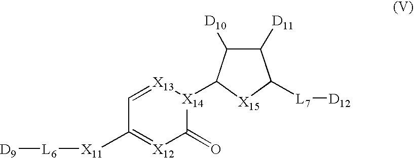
C1=[X13][X14](C2C([D10])C([D11])C([L7][D12])[X15]2)C(=O)[X12]=C1[X11][L6][D9]
